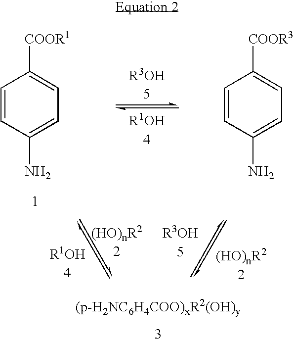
[COOR1]C1=CC=C(N)C=C1.[COOR3]C1=CC=C(N)C=C1
